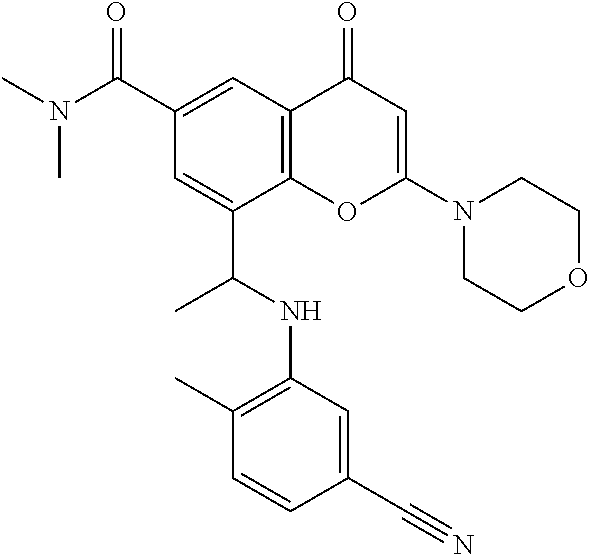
C1(C(N(C)C)=O)=CC2=C(C(C(NC3=C(C)C=CC(C#N)=C3)C)=C1)OC(N1CCOCC1)=CC2=O
